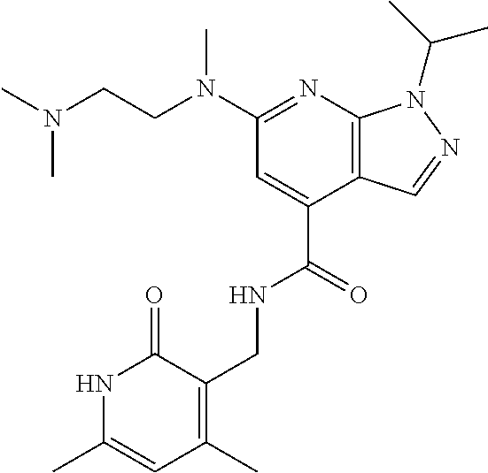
C1(N(C)CCN(C)C)=NC2=C(C(C(=O)NCC3=C(C)C=C(C)NC3=O)=C1)C=NN2C(C)C
